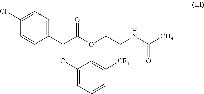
C1=C(Cl)C=CC(C(C(OCCNC(C)=O)=O)OC2=CC=CC([CF3])=C2)=C1
